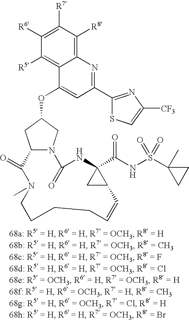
C1([R6])=C([R7])C([R8])=C2C(=C1[R5])C(OC1CN3C(C1)C(=O)N(C)CCCCC=CC1C(C(NS(C4(C)CC4)(=O)=O)=O)(NC3=O)C1)=CC(C1=NC([CF3])=CS1)=N2
